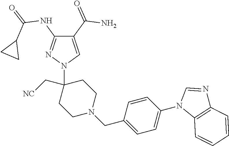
C1(C(=O)N)=CN(C2(C[NC])CCN(CC3=CC=C(N4C5=C(N=C4)C=CC=C5)C=C3)CC2)N=C1NC(=O)C1CC1
